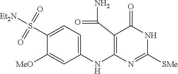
C1(S(=O)(=O)[Et2N])=CC=C(NC2=C(C(N)=O)C(=O)NC([SMe])=N2)C=C1[MeO]
